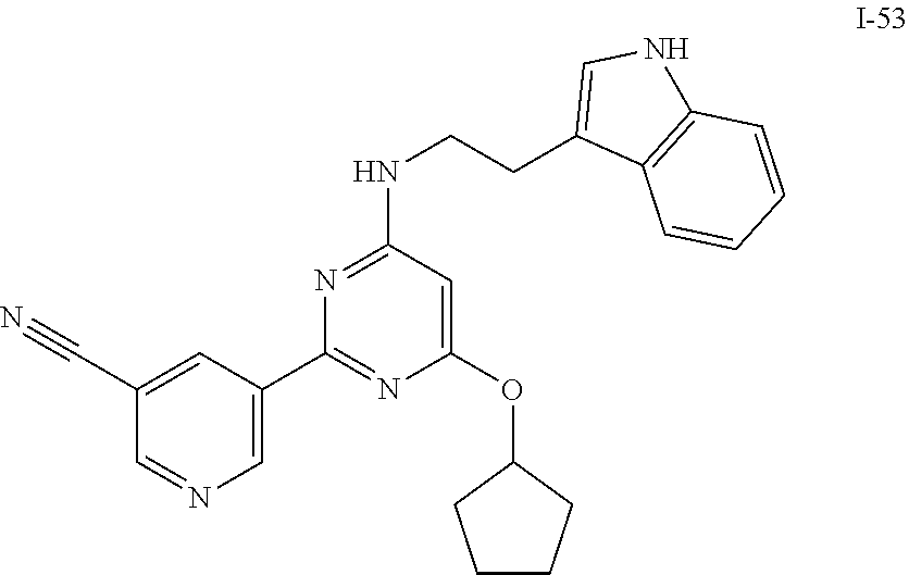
C1=C(C2=NC(OC3CCCC3)=CC(NCCC3=CNC4=C3C=CC=C4)=N2)C=C(C#N)C=N1
